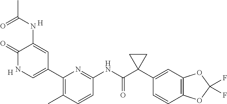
C1(=O)NC=C(C2=C(C)C=CC(NC(C3(C4=CC5=C(C=C4)OC(F)(F)O5)CC3)=O)=N2)C=C1NC(C)=O.[H].[H]
